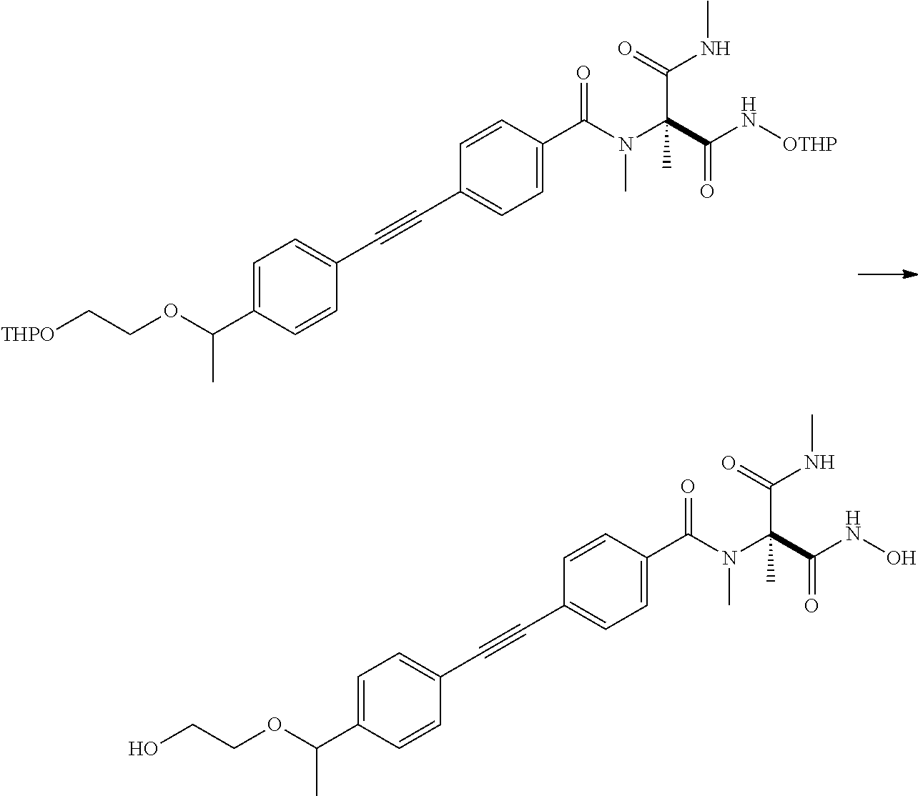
C1=C(C(N(C(C(N[OTHP])=O)(C(=O)NC)C)C)=O)C=CC(C#CC2=CC=C(C(OCC[THPO])C)C=C2)=C1.C1=C(C(N(C(C(NO)=O)(C(=O)NC)C)C)=O)C=CC(C#CC2=CC=C(C(OCCO)C)C=C2)=C1
